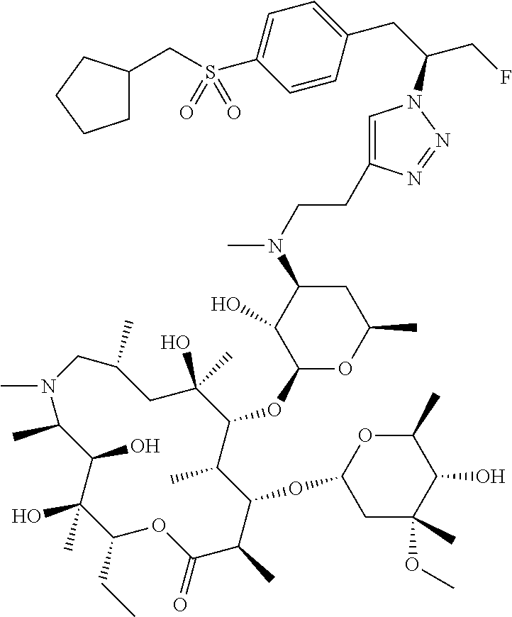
C1(O)(C)C(CC)OC(=O)C(C)C(OC2CC(OC)(C)C(O)C(C)O2)C(C)C(OC2OC(C)CC(N(C)CCC3=CN(C(CF)CC4=CC=C(S(=O)(=O)CC5CCCC5)C=C4)N=N3)C2O)C(O)(C)CC(C)CN(C)C(C)C1O
